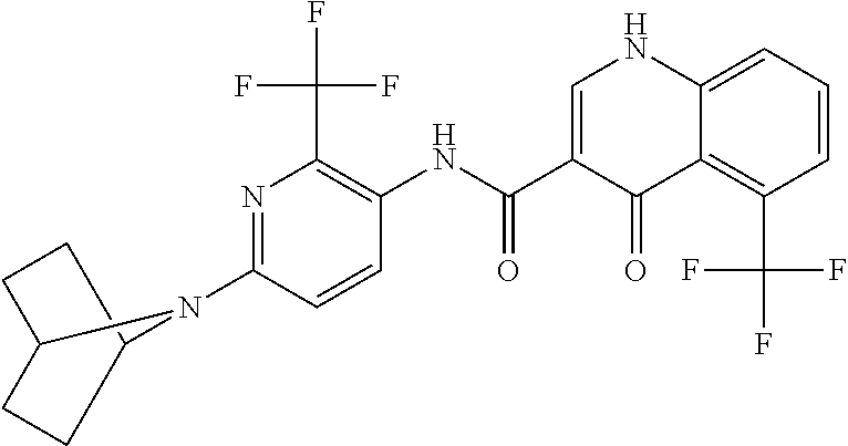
N1=C(N2C3CCC2CC3)C=CC(NC(C2=CNC3=CC=CC(C(F)(F)F)=C3C2=O)=O)=C1C(F)(F)F
